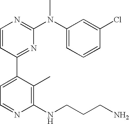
C1=CC(C2=CC=NC(NCCCN)=C2C)=NC(N(C2=CC=CC(Cl)=C2)C)=N1
